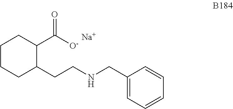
C1CCC(CCNCC2=CC=CC=C2)C(C([O-])=O)C1.[Na]
